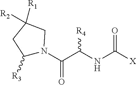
C1([R3])N(C(C(NC([X])=O)[R4])=O)CC([R1])([R2])C1
